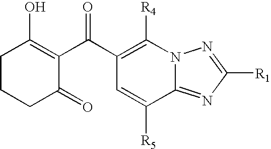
C1(C(C2=C(O)CCCC2=O)=O)=C([R4])N2C(=NC([R1])=N2)C([R5])=C1
